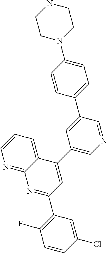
C1=CC(Cl)=CC(C2=NC3=NC=CC=C3C(C3=CN=CC(C4=CC=C(N5CCNCC5)C=C4)=C3)=C2)=C1F
